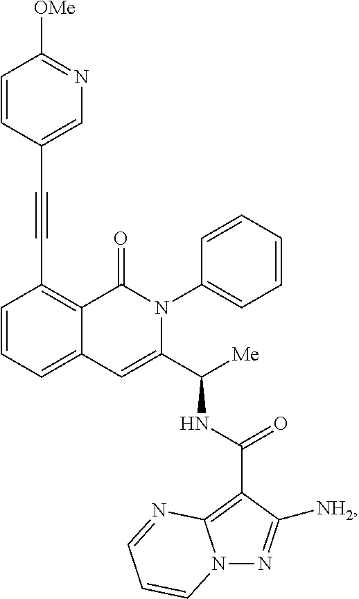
C1=CC=C2C(=C1C#CC1=CN=C([OMe])C=C1)C(=O)N(C1=CC=CC=C1)C(C([Me])NC(C1=C3N(N=C1[NH2])C=CC=N3)=O)=C2
